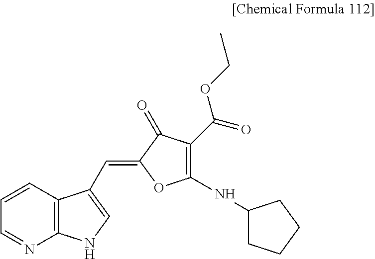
C12=C(C=CC=N1)C(C=C1C(=O)C(C(=O)OCC)=C(NC3CCCC3)O1)=CN2
